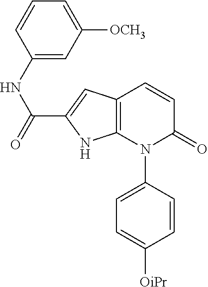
C1=CC(N2C(=O)C=CC3=C2NC(C(=O)NC2=CC([OCH3])=CC=C2)=C3)=CC=C1[OiPr]
